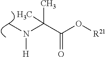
C(C(O[R21])=O)(N([H])C)(C)C
